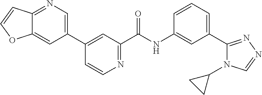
C1(C2=CN=C3C(=C2)OC=C3)=CC(C(NC2=CC(C3=NN=CN3C3CC3)=CC=C2)=O)=NC=C1
